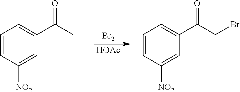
C1=CC([NO2])=CC(C(C)=O)=C1.C1=CC([NO2])=CC(C(CBr)=O)=C1.[Br2].[HOAc]
